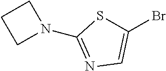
BrC1=CN=C(N2CCC2)S1
